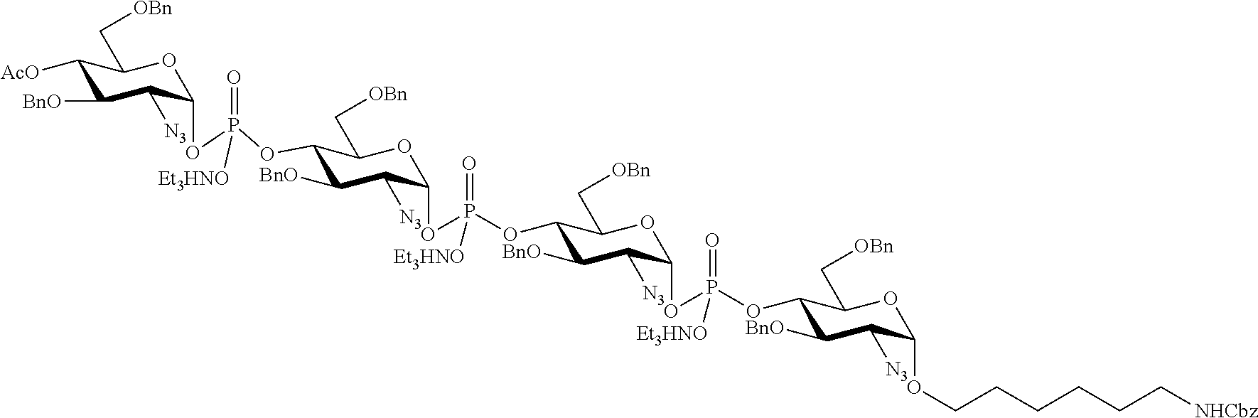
C1([AcO])C([BnO])C([N3])C(OP(OC2C([BnO])C([N3])C(OP(OC3C([BnO])C([N3])C(OP(OC4C([BnO])C([N3])C(OCCCCCC[NHCbz])OC4C[OBn])(=O)[Et3HNO])OC3C[OBn])(=O)[Et3HNO])OC2C[OBn])(=O)[Et3HNO])OC1C[OBn]
